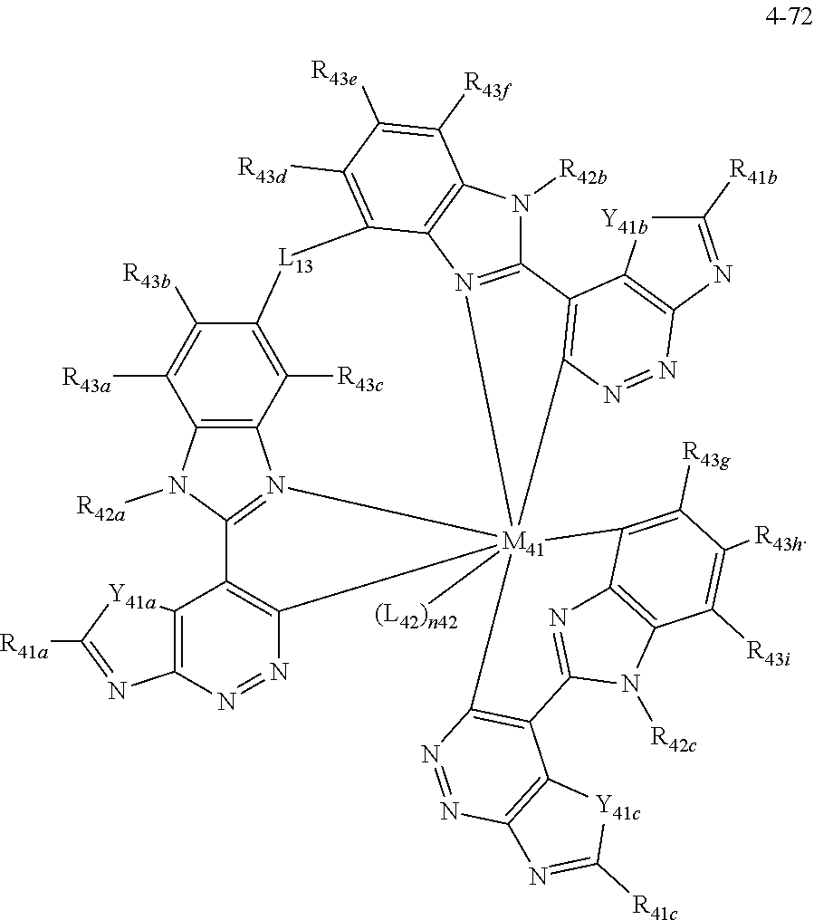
C12=C3N([R42a])C4=N1[M41]15([(L42)n42])(C6=C4C4=C(N=N6)N=C([R41a])[Y41a]4)(C4=C(C6=C(N=C([R41b])[Y41b]6)N=N4)C4=N1C1=C(N4[R42b])C([R43f])=C([R43e])C([R43d])=C1[L13]C(=C2[R43c])C([R43b])=C3[R43a])C1=C([R43g])C([R43h])=C([R43i])C2=C1N=C(N2[R42c])C1=C5N=NC2=C1[Y41c]C([R41c])=N2
